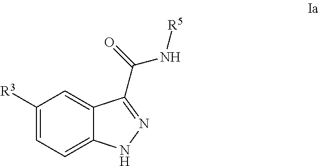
C1([R3])=CC=C2C(=C1)C(C(N[R5])=O)=NN2
